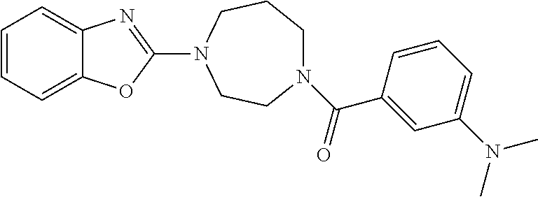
C1=CC=C2C(=C1)N=C(N1CCN(C(C3=CC(N(C)C)=CC=C3)=O)CCC1)O2
